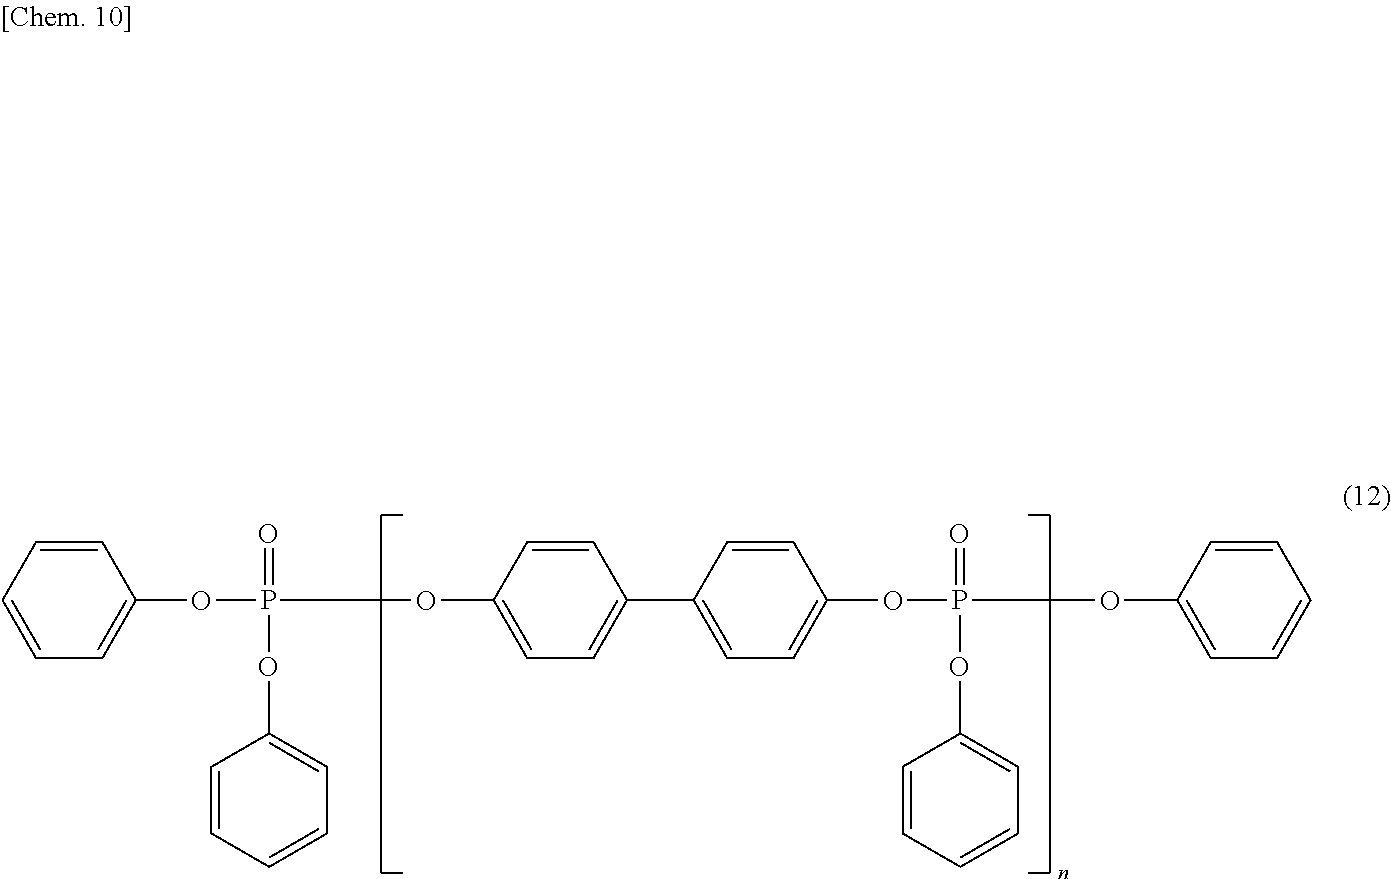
C1=CC=CC=C1OP(=O)(OC1=CC=C(C2=CC=C(OP(OC3=CC=CC=C3)(=O)OC3=CC=CC=C3)C=C2)C=C1)OC1=CC=CC=C1
